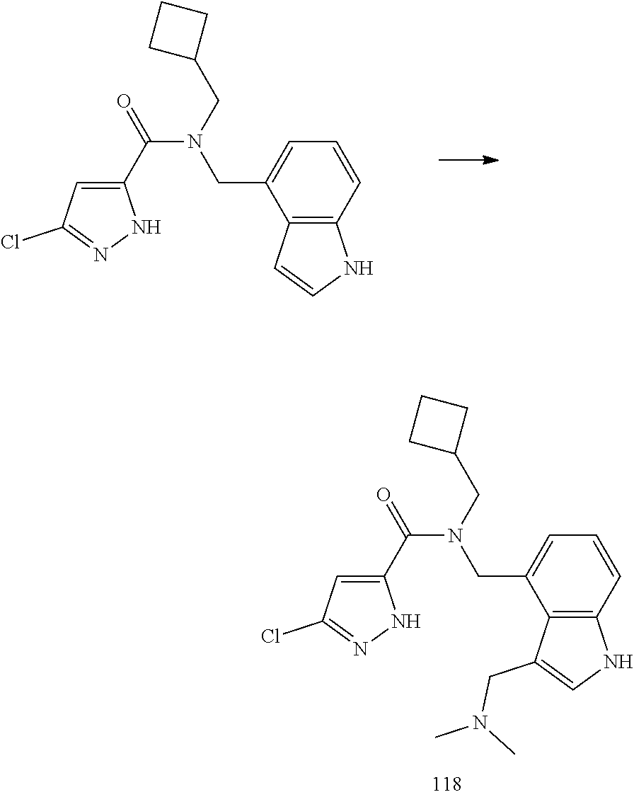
C1(C(N(CC2CCC2)CC2=CC=CC3=C2C(CN(C)C)=CN3)=O)=CC(Cl)=NN1.C1(C(N(CC2CCC2)CC2=CC=CC3=C2C=CN3)=O)=CC(Cl)=NN1
